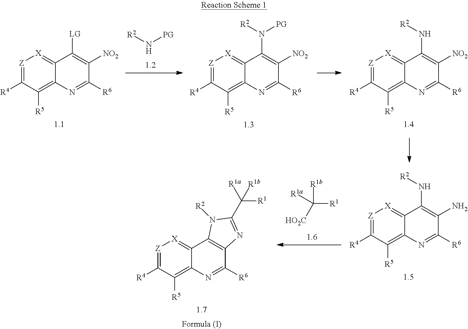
[Z]1=C([R4])C([R5])=C2C(=[X]1)C([LG])=C([NO2])C([R6])=N2.N([PG])[R2].[Z]1=C([R4])C([R5])=C2C(=[X]1)C(N([R2])[PG])=C([NO2])C([R6])=N2.[Z]1=C([R4])C([R5])=C2C(=[X]1)C(N[R2])=C([NO2])C([R6])=N2.[R1]C([HO2C])([R1a])[R1b].[Z]1=C([R4])C([R5])=C2C(=[X]1)C(N[R2])=C(N)C([R6])=N2.[Z]1=C([R4])C([R5])=C2C(=[X]1)C1=C(C([R6])=N2)N=C(C([R1])([R1a])[R1b])N1[R2]
